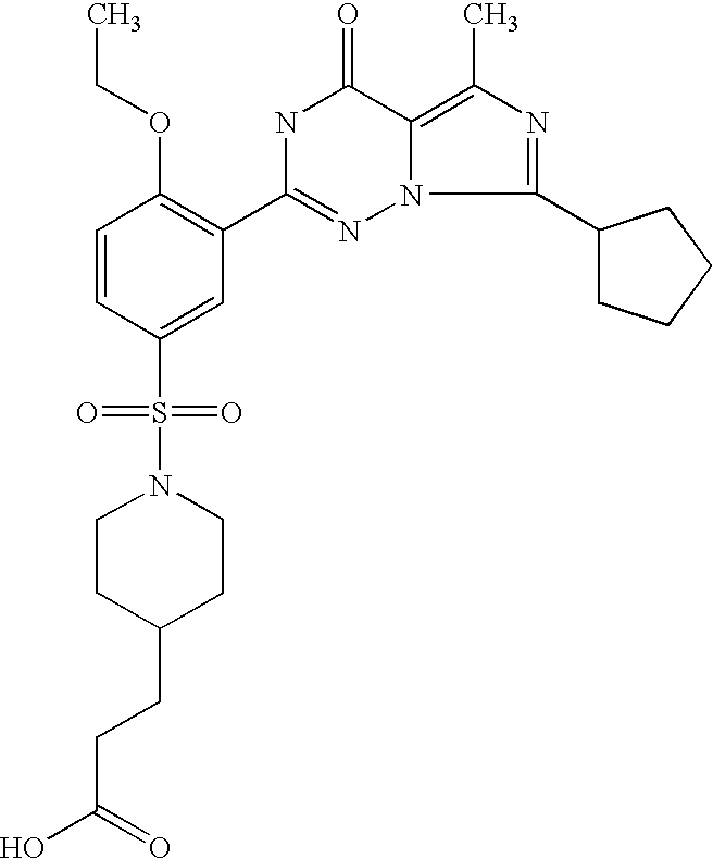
C1=CC(S(=O)(=O)N2CCC(CCC(O)=O)CC2)=CC(C2=NN3C(=C(C)N=C3C3CCCC3)C(=O)N2)=C1OCC
